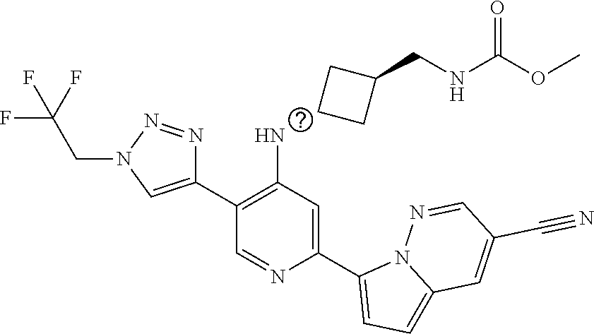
C1(C2=CN(CC(F)(F)F)N=N2)=C(N)C=C(C2=CC=C3N2N=CC(C#N)=C3)N=C1.C1CC(CNC(OC)=O)C1
